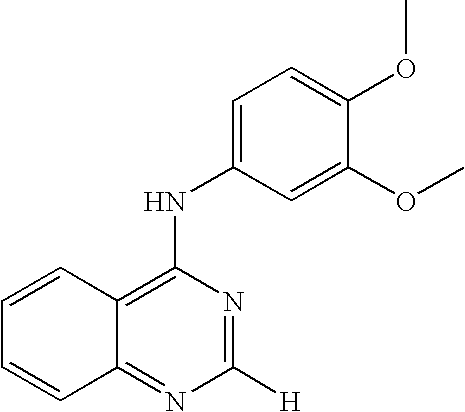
C1=CC2=C(NC3=CC=C(OC)C(OC)=C3)N=C([H])N=C2C=C1
